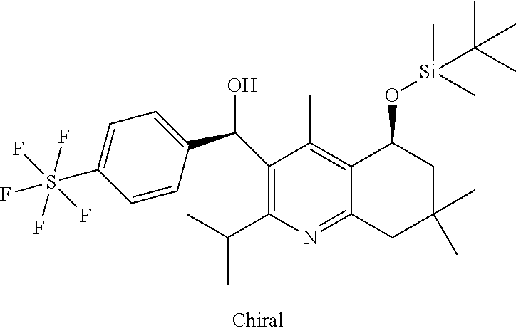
C1(C(C2=CC=C(S(F)(F)(F)(F)F)C=C2)O)=C(C(C)C)N=C2C(=C1C)C(O[Si](C)(C)C(C)(C)C)CC(C)(C)C2
